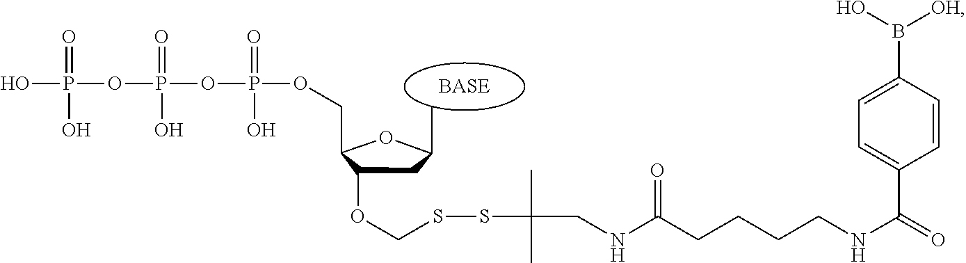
OP(OP(OP(OCC1C(OCSSC(C)(C)CNC(CCCCNC(C2=CC=C(B([OH])O)C=C2)=O)=O)CC(C)O1)(=O)O)(=O)O)(=O)O
